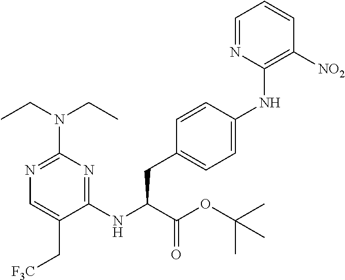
C1(NC(C(OC(C)(C)C)=O)CC2=CC=C(NC3=C([NO2])C=CC=N3)C=C2)=NC(N(CC)CC)=NC=C1C[F3C]
